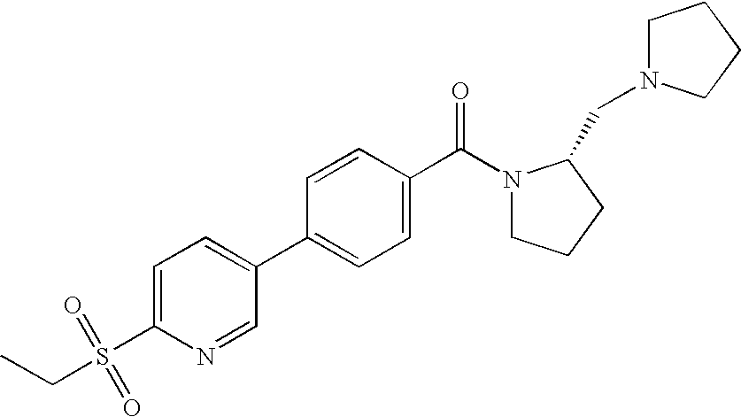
C1=C(C2=CC=C(C(N3CCCC3CN3CCCC3)=O)C=C2)C=NC(S(CC)(=O)=O)=C1
